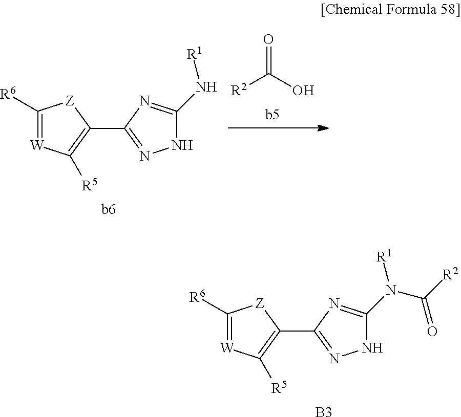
C1([R6])=[W]C([R5])=C(C2=NNC(N[R1])=N2)[Z]1.O=C([R2])O.C1([R6])=[W]C([R5])=C(C2=NNC(N([R1])C(=O)[R2])=N2)[Z]1.[B3]
